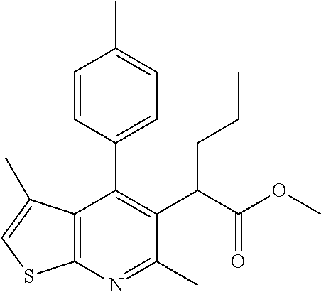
C12=C(N=C(C)C(C(C(OC)=O)CCC)=C1C1=CC=C(C)C=C1)SC=C2C
